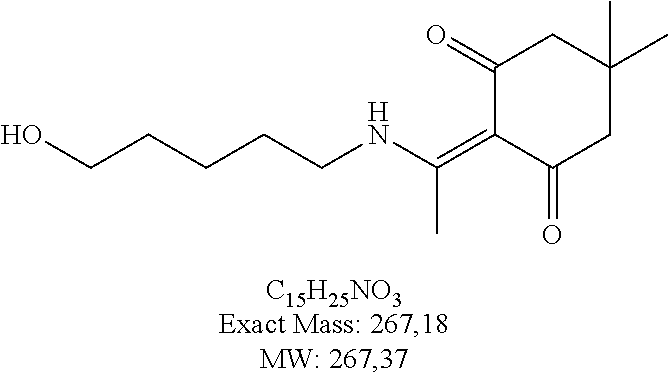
C1(=O)C(=C(NCCCCCO)C)C(=O)CC(C)(C)C1
